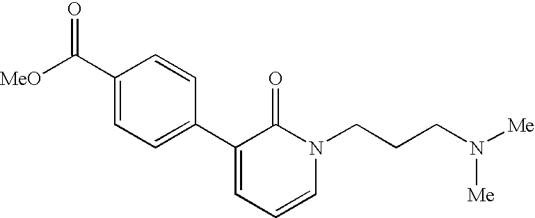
[MeO]C(C1=CC=C(C2=CC=CN(CCCN([Me])[Me])C2=O)C=C1)=O
